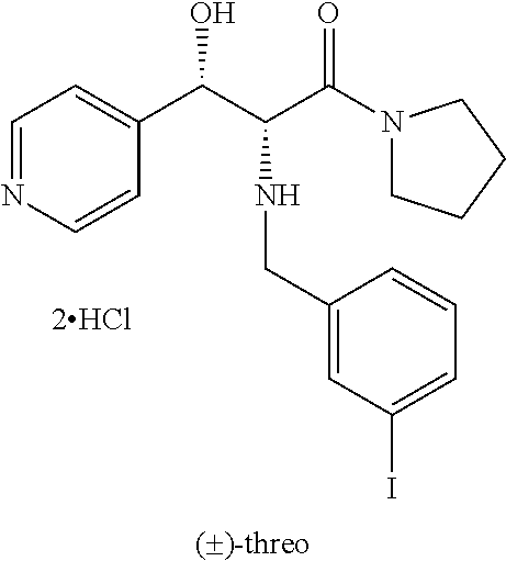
C1=NC=CC(C(C(C(N2CCCC2)=O)NCC2=CC(I)=CC=C2)O)=C1.[2HCl]
